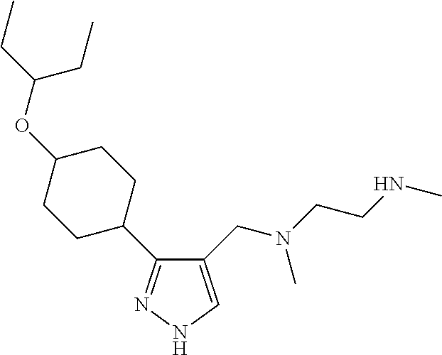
C1(CN(CCNC)C)=CNN=C1C1CCC(OC(CC)CC)CC1
